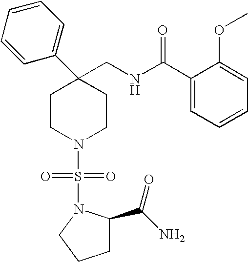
C1(CNC(C2=CC=CC=C2OC)=O)(C2=CC=CC=C2)CCN(S(=O)(=O)N2C(C(N)=O)CCC2)CC1
